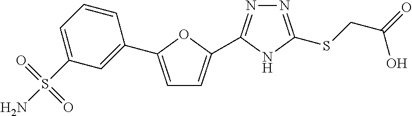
C1=C(C2=CC(S(N)(=O)=O)=CC=C2)OC(C2=NN=C(SCC(=O)O)N2)=C1
